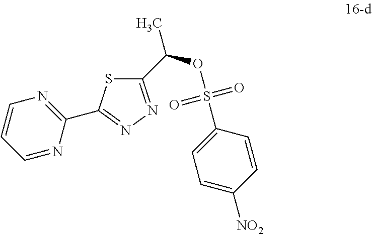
C1(C(C)OS(=O)(=O)C2=CC=C([NO2])C=C2)=NN=C(C2=NC=CC=N2)S1
